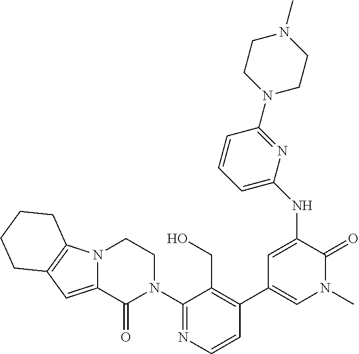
N12C(=CC3=C1CCCC3)C(=O)N(C1=NC=CC(C3=CN(C)C(=O)C(NC4=CC=CC(N5CCN(C)CC5)=N4)=C3)=C1CO)CC2
